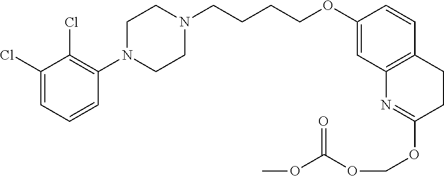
C1(Cl)=CC=CC(N2CCN(CCCCOC3=CC4=C(C=C3)CCC(OCOC(OC)=O)=N4)CC2)=C1Cl
